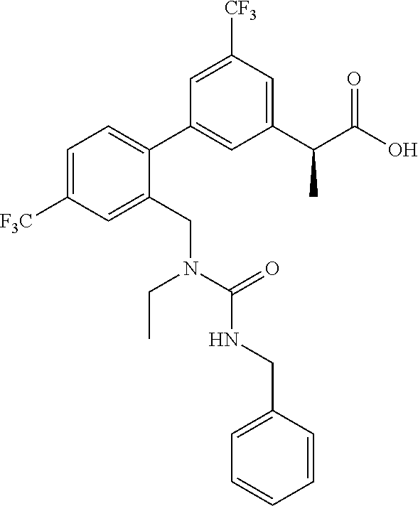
C1=C([F3C])C=C(CN(CC)C(NCC2=CC=CC=C2)=O)C(C2=CC(C(C(O)=O)C)=CC([CF3])=C2)=C1
